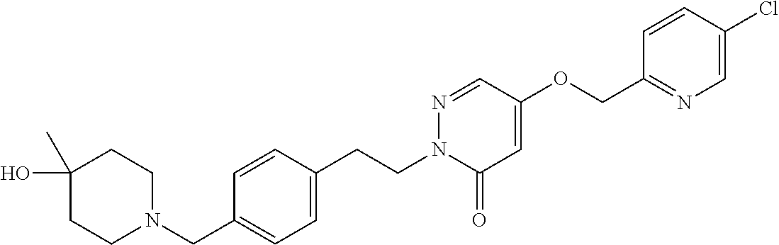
C1(O)(C)CCN(CC2=CC=C(CCN3C(=O)C=C(OCC4=NC=C(Cl)C=C4)C=N3)C=C2)CC1
